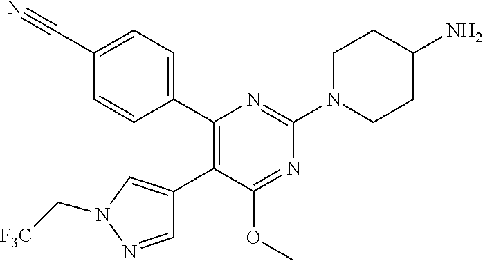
C1=NN(C[F3C])C=C1C1=C(C2=CC=C(C#N)C=C2)N=C(N2CCC(N)CC2)N=C1OC
